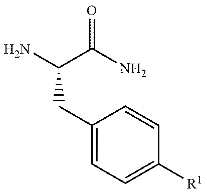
NC(C(N)=O)CC1=CC=C([R1])C=C1
